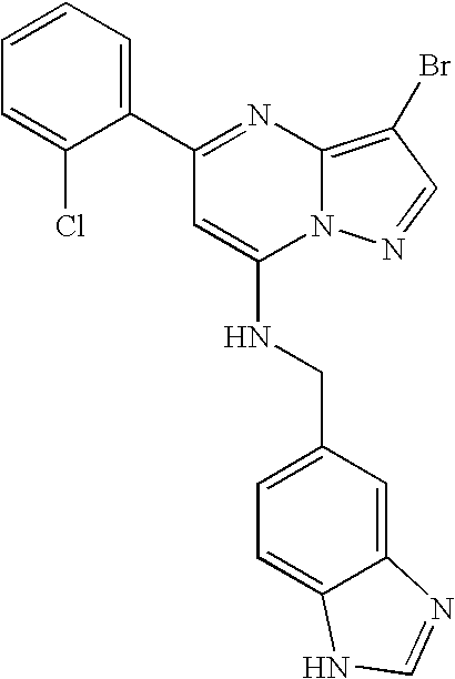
C1(C2=CC=CC=C2Cl)=NC2=C(Br)C=NN2C(NCC2=CC=C3C(=C2)N=CN3)=C1
